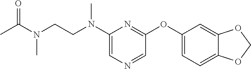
C1(N(CCN(C(C)=O)C)C)=CN=CC(OC2=CC=C3C(=C2)OCO3)=N1
